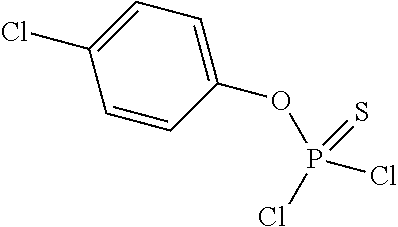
C1(OP(=S)(Cl)Cl)=CC=C(Cl)C=C1
